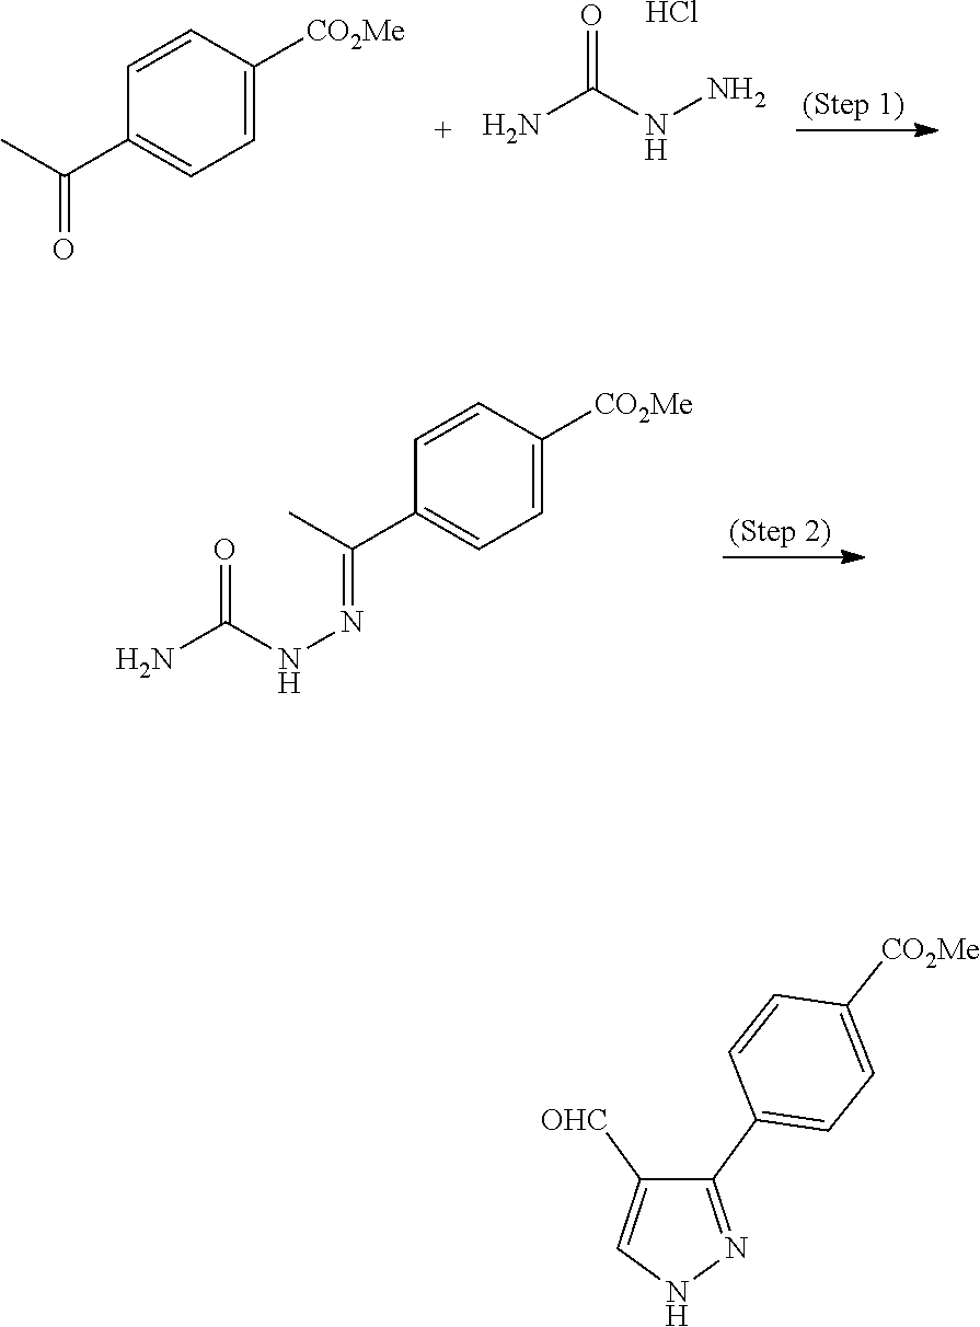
O=C(NN)N.Cl.C1=CC([CO2Me])=CC=C1C(C)=O.C1=CC([CO2Me])=CC=C1C(C)=NNC(=O)N.C1=CC(C2=NNC=C2[OHC])=CC=C1[CO2Me]
